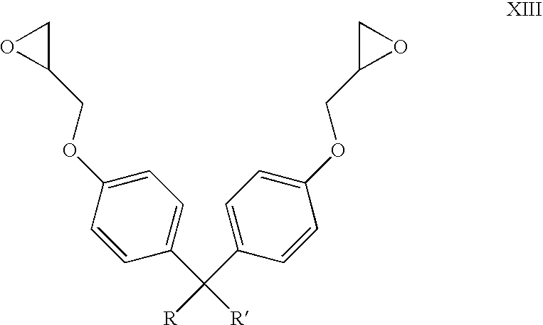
O(C1=CC=C(C(C2=CC=C(OCC3OC3)C=C2)([R])[R])C=C1)CC1CO1
